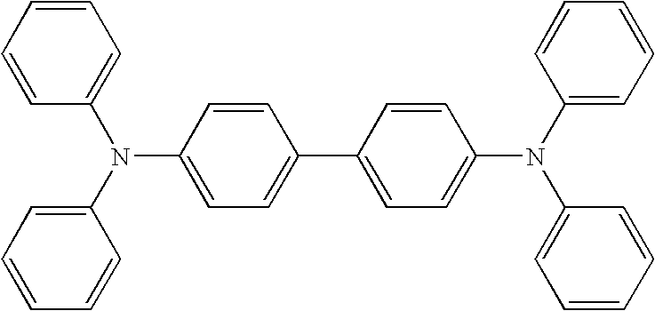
C1=CC=CC(N(C2=CC=CC=C2)C2=CC=C(C3=CC=C(N(C4=CC=CC=C4)C4=CC=CC=C4)C=C3)C=C2)=C1
